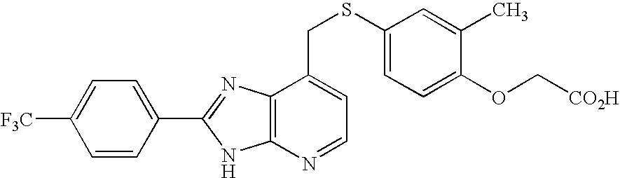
C1=C(C2=NC3=C(N2)N=CC=C3CSC2=CC=C(OC[CO2H])C(C)=C2)C=CC([F3C])=C1
